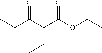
CCC(C(C(OCC)=O)CC)=O
